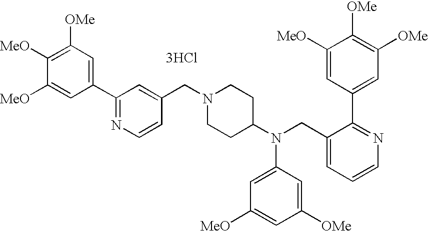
[3HCl].C1(C2=NC=CC(CN3CCC(N(CC4=CC=CN=C4C4=CC([OMe])=C([OMe])C([MeO])=C4)C4=CC([MeO])=CC([OMe])=C4)CC3)=C2)=CC([OMe])=C([MeO])C([MeO])=C1
